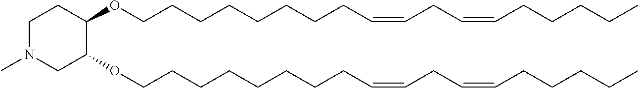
C(CCCCCC=CCC=CCCCCC)CCOC1C(OCCCCCCCCC=CCC=CCCCCC)CN(C)CC1
